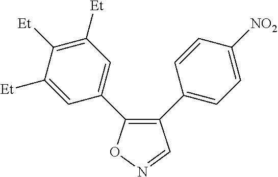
C1(C2=CC=C([NO2])C=C2)=C(C2=CC([Et])=C([Et])C([Et])=C2)ON=C1
